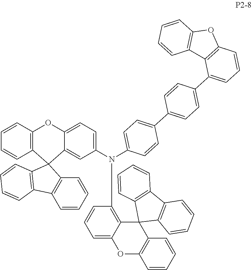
C12=C(C3(C4=C1C=CC=C4)C1=CC(N(C4=CC=C(C5=CC=C(C6=CC=CC7=C6C6=C(O7)C=CC=C6)C=C5)C=C4)C4=C5C(=CC=C4)OC4=C(C56C5=C(C7=C6C=CC=C7)C=CC=C5)C=CC=C4)=CC=C1OC1=C3C=CC=C1)C=CC=C2
